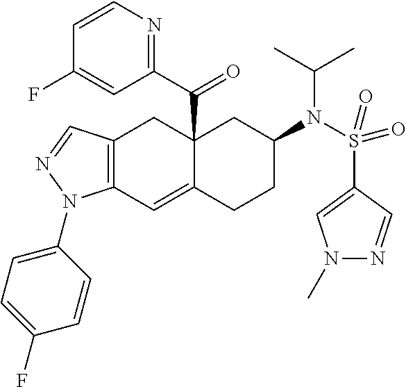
C12(C(C3=NC=CC(F)=C3)=O)C(=CC3=C(C1)C=NN3C1=CC=C(F)C=C1)CCC(N(S(C1=CN(C)N=C1)(=O)=O)C(C)C)C2
